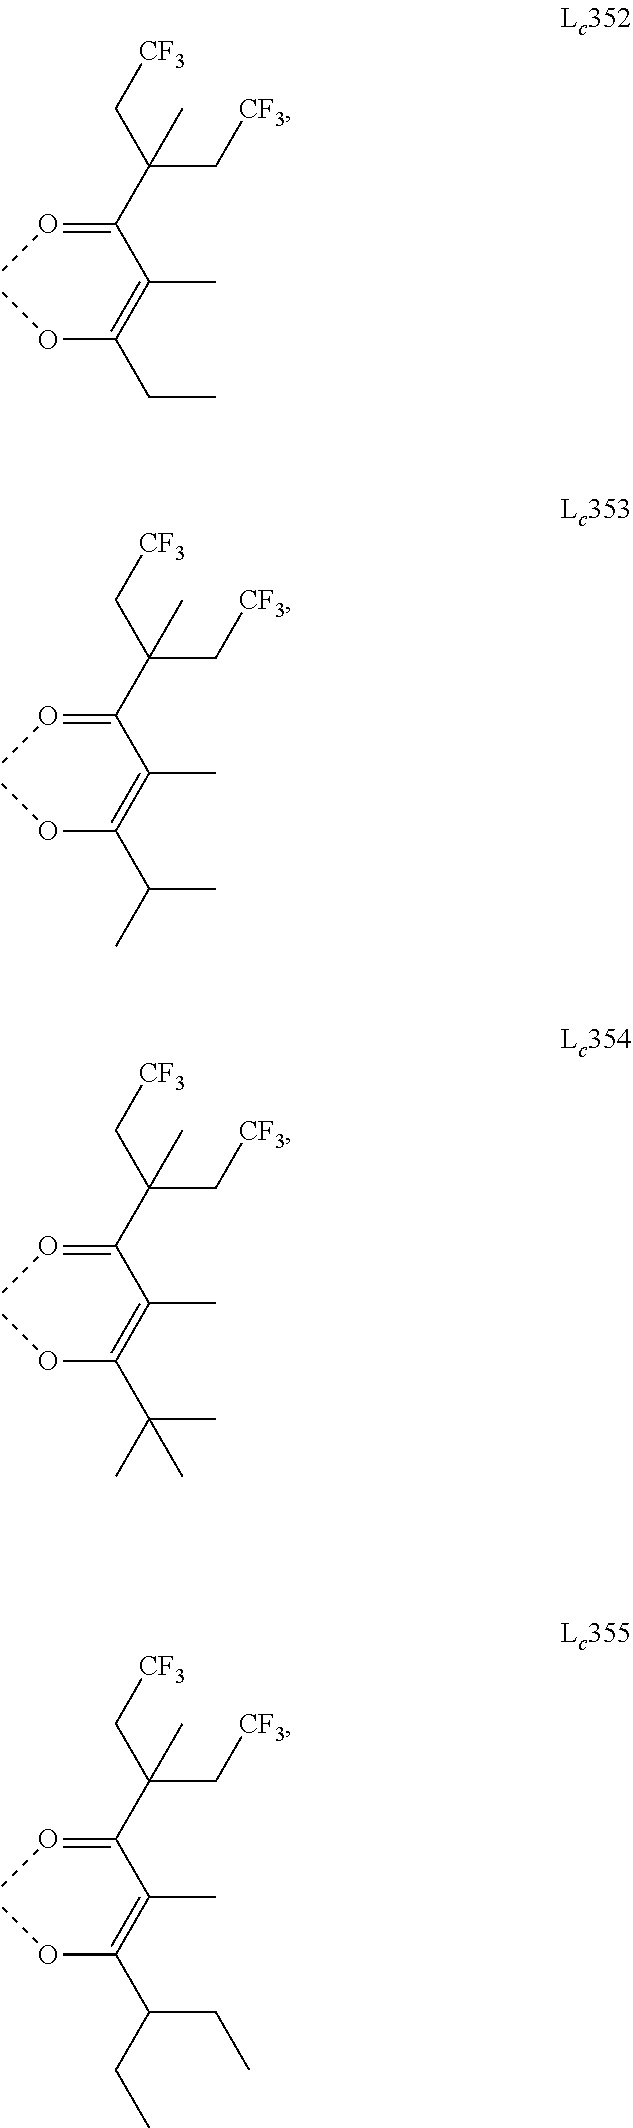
C(C[CF3])(C[CF3])(C(=OC)C(=C(OC)CC)C)C.C(C[CF3])(C[CF3])(C(=OC)C(=C(OC)C(C)C)C)C.C(C[CF3])(C[CF3])(C(=OC)C(=C(OC)C(C)(C)C)C)C.C(C[CF3])(C[CF3])(C(=OC)C(=C(OC)C(CC)CC)C)C
